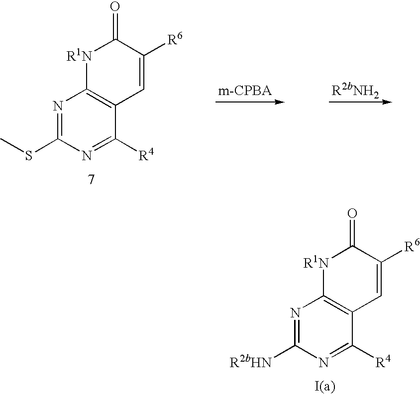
N1=C([R2bHN])N=C([R4])C2=C1[R1N]C(=O)C([R6])=C2.N1=C(SC)N=C([R4])C2=C1[R1N]C(=O)C([R6])=C2
